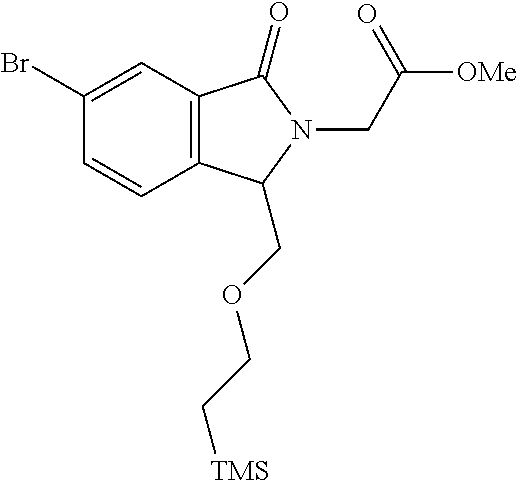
C12=C(C(=O)N(CC([OMe])=O)C1COCC[TMS])C=C(Br)C=C2
